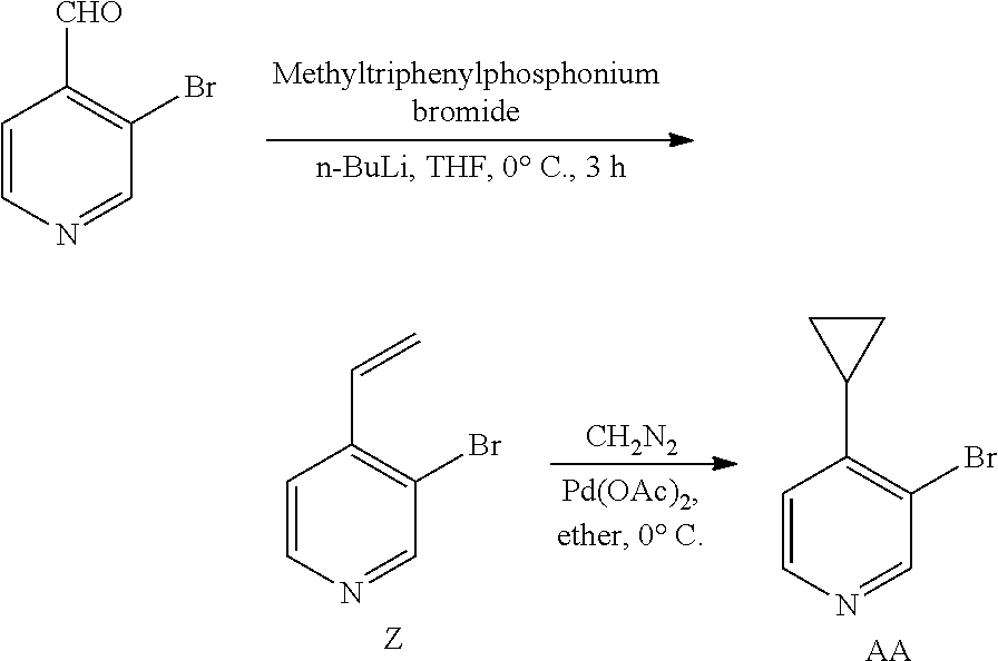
C1=CN=CC(Br)=C1[CHO].C1=CN=CC(Br)=C1C=C.[Z].[CH2N2].C1=CN=CC(Br)=C1C1CC1.[AA]
